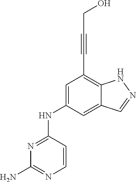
N1=C(NC2=CC(C#CCO)=C3C(=C2)C=NN3)C=CN=C1N
